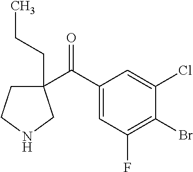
C1(CCC)(C(C2=CC(F)=C(Br)C(Cl)=C2)=O)CCNC1
